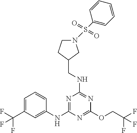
C1=C(C(F)(F)F)C=C(NC2=NC(NCC3CN(S(C4=CC=CC=C4)(=O)=O)CC3)=NC(OCC(F)(F)F)=N2)C=C1
